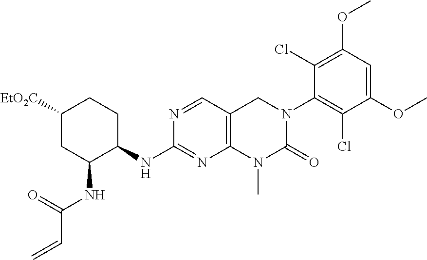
N(C1=NC2=C(C=N1)CN(C1=C(Cl)C(OC)=CC(OC)=C1Cl)C(=O)N2C)C1CCC([CO2Et])CC1NC(C=C)=O
